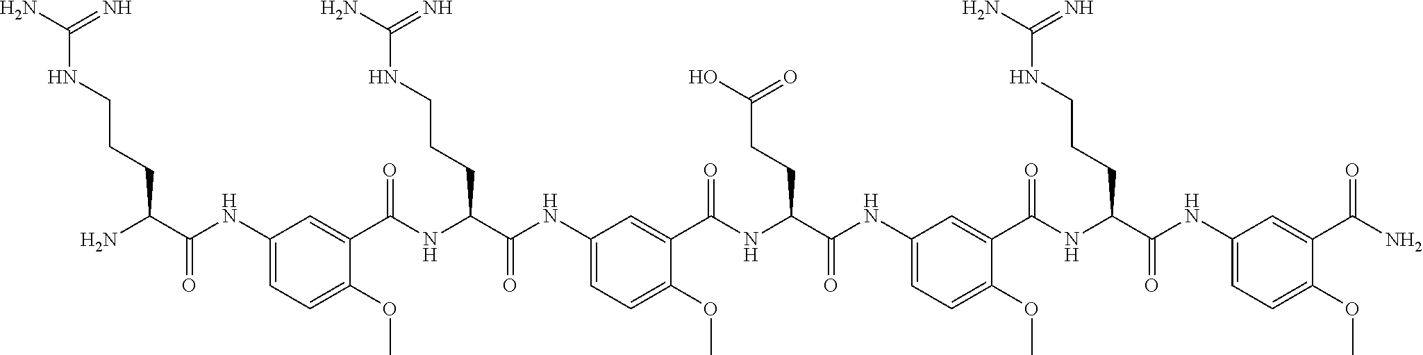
C1(NC(=O)C(CCCNC(N)=N)N)=CC=C(OC)C(C(NC(C(NC2=CC=C(OC)C(C(NC(C(NC3=CC=C(OC)C(C(NC(C(NC4=CC=C(OC)C(C(N)=O)=C4)=O)CCCNC(N)=N)=O)=C3)=O)CCC(O)=O)=O)=C2)=O)CCCNC(N)=N)=O)=C1
